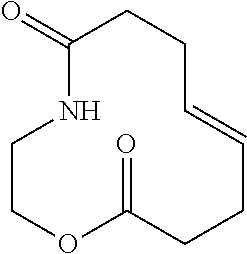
C1COC(=O)CCC=CCCC(=O)N1
